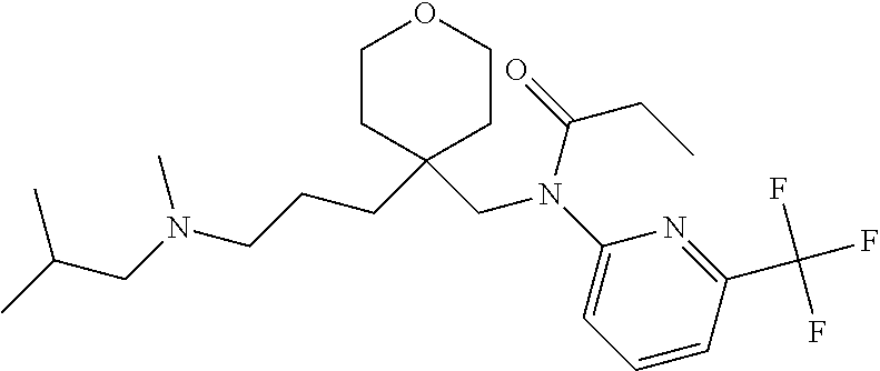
C1CC(CCCN(CC(C)C)C)(CN(C(=O)CC)C2=CC=CC(C(F)(F)F)=N2)CCO1
